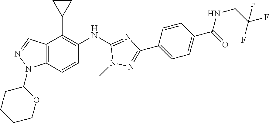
C12=C(C=CC(NC3=NC(C4=CC=C(C(=O)NCC(F)(F)F)C=C4)=NN3C)=C1C1CC1)N(C1CCCCO1)N=C2
